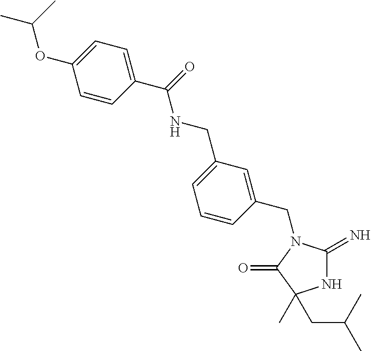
N1C(=N)N(CC2=CC(CNC(C3=CC=C(OC(C)C)C=C3)=O)=CC=C2)C(=O)C1(CC(C)C)C
